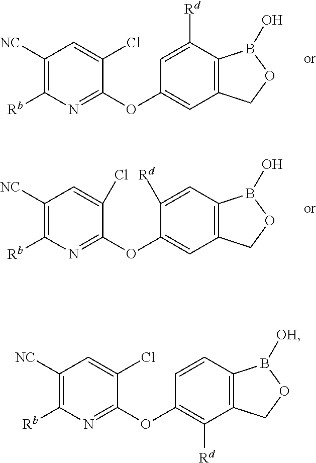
C1(OC2=NC([Rb])=C([NC])C=C2Cl)=C([Rd])C2=C(C=C1)B([OH])OC2.C1(OC2=NC([Rb])=C([NC])C=C2Cl)=CC2=C(C([Rd])=C1)B(O)OC2.C1(OC2=NC([Rb])=C([NC])C=C2Cl)=CC2=C(C=C1[Rd])B(O)OC2
